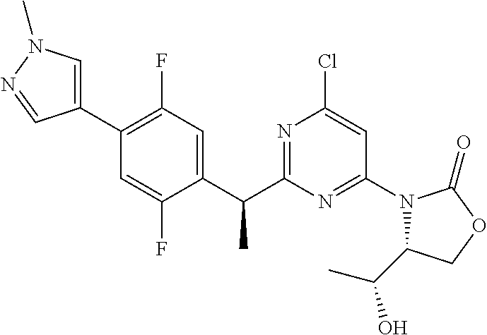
N1=C(C(C2=CC(F)=C(C3=CN(C)N=C3)C=C2F)C)N=C(N2C(C(C)O)COC2=O)C=C1Cl
